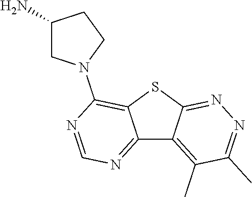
C12=NC=NC(N3CC(N)CC3)=C1SC1=NN=C(C)C(C)=C21
